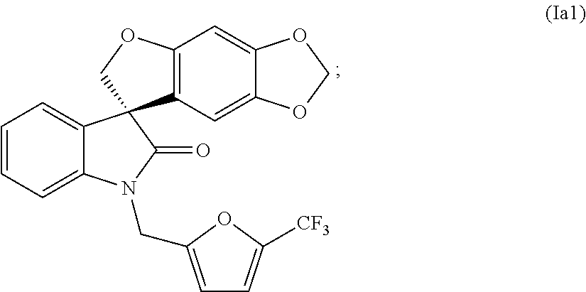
C1=C2C(=CC=C1)C1(C(=O)N2CC2=CC=C([CF3])O2)C2=C(C=C3C(=C2)OCO3)OC1
